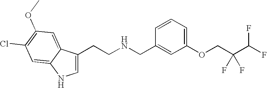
C1=C(CCNCC2=CC(OCC(F)(C(F)F)F)=CC=C2)C2=CC(OC)=C(Cl)C=C2N1
